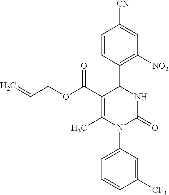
C1=CC(C2C(C(=O)OCC=C)=C(C)N(C3=CC=CC([CF3])=C3)C(=O)N2)=C([NO2])C=C1[CN]
